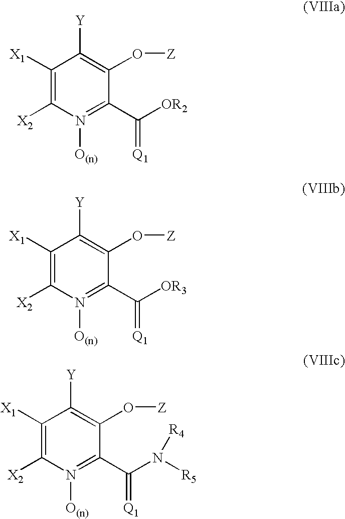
C1([X1])=C([X2])N([O(n)])=C(C([OR2])=[Q1])C(O[Z])=C1[Y].C1([X1])=C([X2])N([O(n)])=C(C([OR3])=[Q1])C(O[Z])=C1[Y].C1([X1])=C([X2])N([O(n)])=C(C(N([R5])[R4])=[Q1])C(O[Z])=C1[Y]
